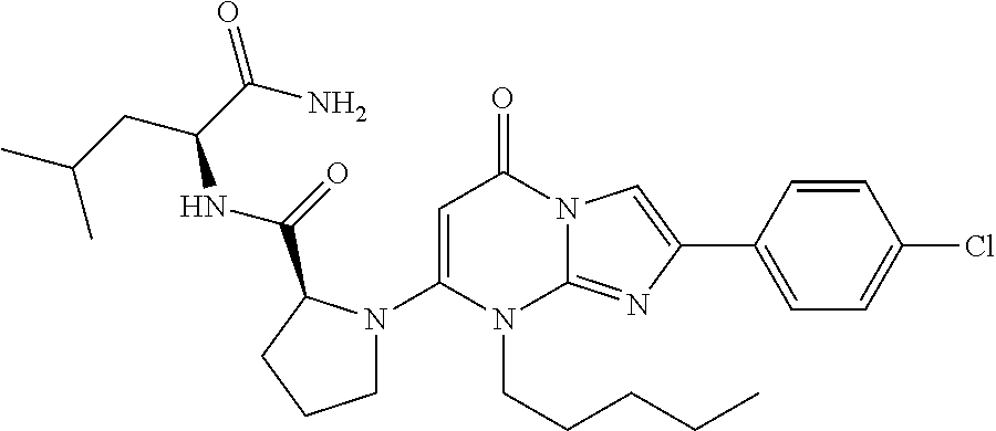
C1(N2CCCC2C(=O)NC(CC(C)C)C(=O)N)=CC(=O)N2C(=NC(C3=CC=C(Cl)C=C3)=C2)N1CCCCC
